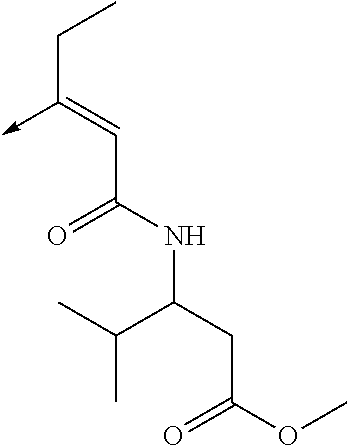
C(C(NC(CC(OC)=O)C(C)C)=O)=C(CC)->C
